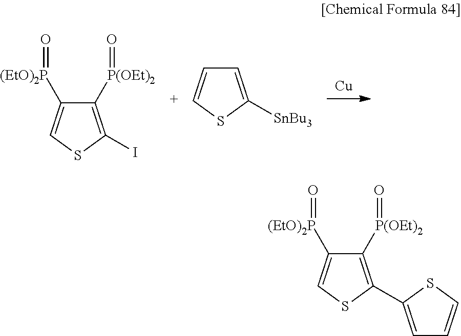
C1([P(OEt)2]=O)=C(C2=CC=CS2)SC=C1[(EtO)2P]=O.C1([P(OEt)2]=O)=C(I)SC=C1[(EtO)2P]=O.C1=C([SnBu3])SC=C1
